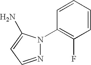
N1=CC=C(N)N1C1=C(F)C=CC=C1
